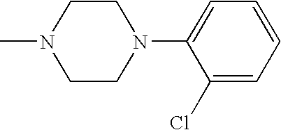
C1N(C)CCN(C2=CC=CC=C2Cl)C1
